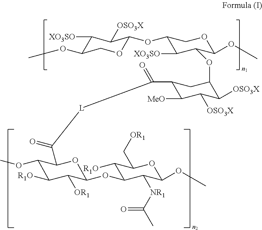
C1(OC2OCC(OC)C([XO3SO])C2[OSO3X])C([XO3SO])C(OC2C([OSO3X])C([OSO3X])C([MeO])C(C([L]C(C3C(OC)C([R1O])C([OR1])C(OC4C([R1O])C(C[OR1])OC(OC)C4[NR1]C(C)=O)O3)=O)=O)C2)C(OC)OC1
